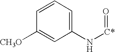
C1=CC=C(N[C*]=O)C=C1[CH3O]
